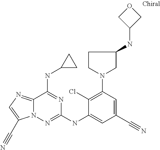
C12=NC=C(C#N)N1N=C(NC1=CC(C#N)=CC(N3CC(NC4COC4)CC3)=C1Cl)N=C2NC1CC1
